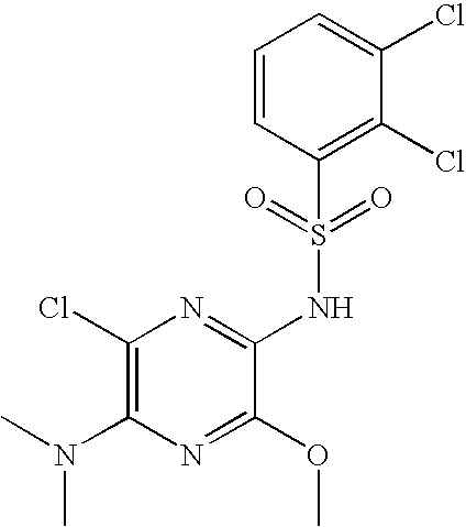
C1(Cl)=C(N(C)C)N=C(OC)C(NS(C2=C(Cl)C(Cl)=CC=C2)(=O)=O)=N1
